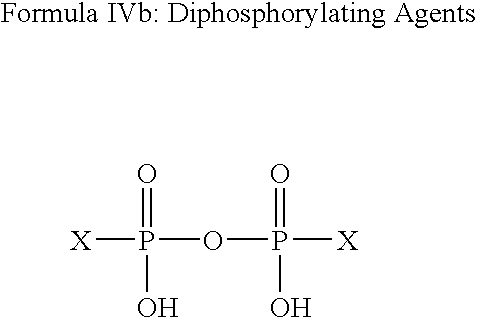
[X]P(=O)(OP(=O)(O)[X])O
